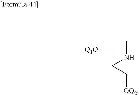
[Q1O]CC(C[OQ2])NC
